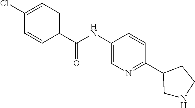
C1(C(NC2=CN=C(C3CNCC3)C=C2)=O)=CC=C(Cl)C=C1
